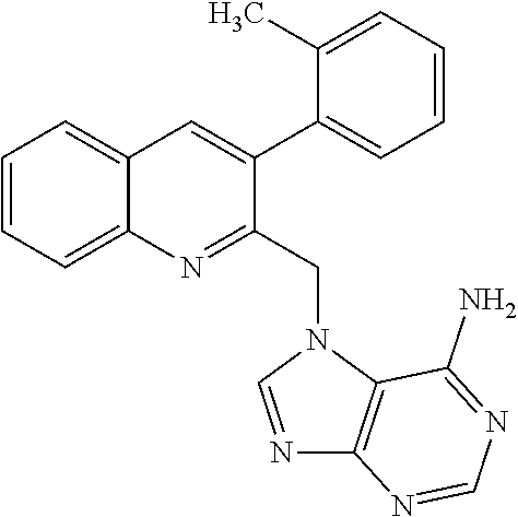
C1=CC=C2C(=C1)C=C(C1=CC=CC=C1C)C(CN1C=NC3=C1C(N)=NC=N3)=N2
